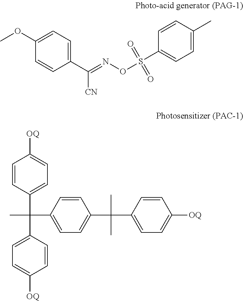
C1=CC(C(=NOS(C2=CC=C(C)C=C2)(=O)=O)[CN])=CC=C1OC.CC(C1=CC=C(C(C2=CC=C([OQ])C=C2)(C)C)C=C1)(C1=CC=C([OQ])C=C1)C1=CC=C([OQ])C=C1
